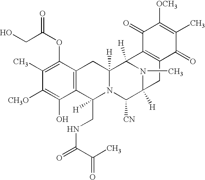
C1(C)=C(OC(CO)=O)C2=C(C(O)=C1[CH3O])C(CNC(=O)C(C)=O)([H])N1C([H])(C2)C2([H])N(C)C([H])(C1[CN])CC1=C2C(=O)C([OCH3])=C(C)C1=O
